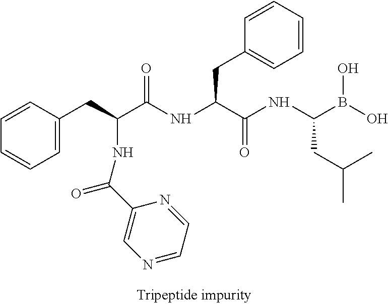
C1=CC(CC(C(NC(C(NC(B(O)O)CC(C)C)=O)CC2=CC=CC=C2)=O)NC(C2=CN=CC=N2)=O)=CC=C1
